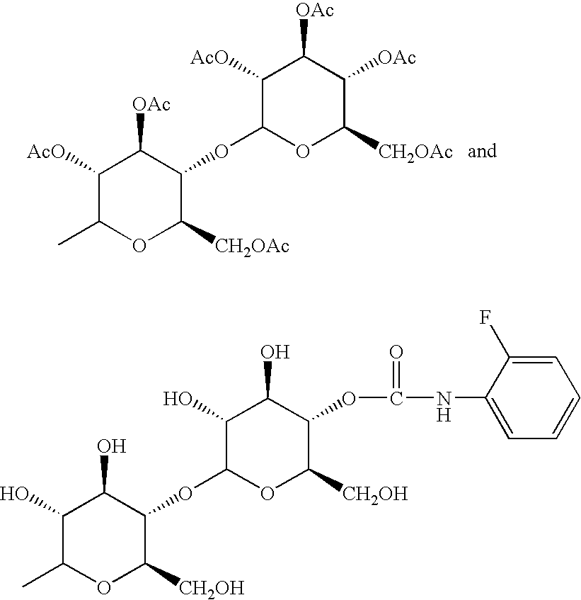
C1([AcO])C(C)OC([CH2OAc])C(OC2OC([CH2OAc])C([OAc])C([OAc])C2[AcO])C1[OAc].C1(O)C(C)OC([CH2OH])C(OC2OC([CH2OH])C(OC(=O)NC3=CC=CC=C3F)C(O)C2O)C1O
